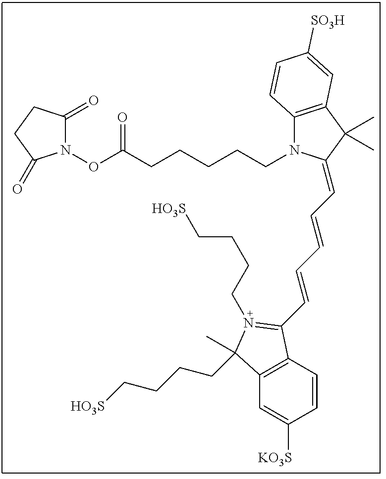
C1(=O)N(OC(CCCCCN2C3=C(C(C)(C)C2=CC=CC=CC2=N(CCCC[HO3S])C(CCCC[HO3S])(C)C4=C2C=CC([KO3S])=C4)C=C([SO3H])C=C3)=O)C(=O)CC1
